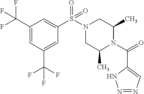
C1(C(F)(F)F)=CC(C(F)(F)F)=CC(S(N2CC(C)N(C(=O)C3=CN=NN3)C(C)C2)(=O)=O)=C1
